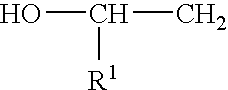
OC([R1])C
